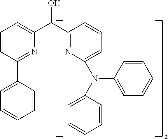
C1=CC(C2=CC=CC=C2)=NC(C(C2=NC(N(C3=CC=CC=C3)C3=CC=CC=C3)=CC=C2)O)=C1
